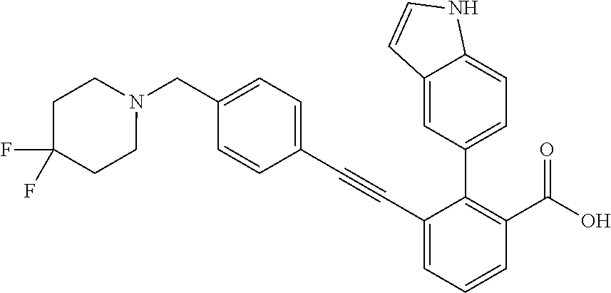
N1(CC2=CC=C(C#CC3=CC=CC(C(O)=O)=C3C3=CC=C4C(=C3)C=CN4)C=C2)CCC(F)(F)CC1
